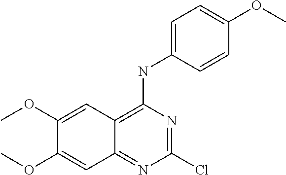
C1(Cl)=NC(NC2=CC=C(OC)C=C2)=C2C(=N1)C=C(OC)C(OC)=C2
